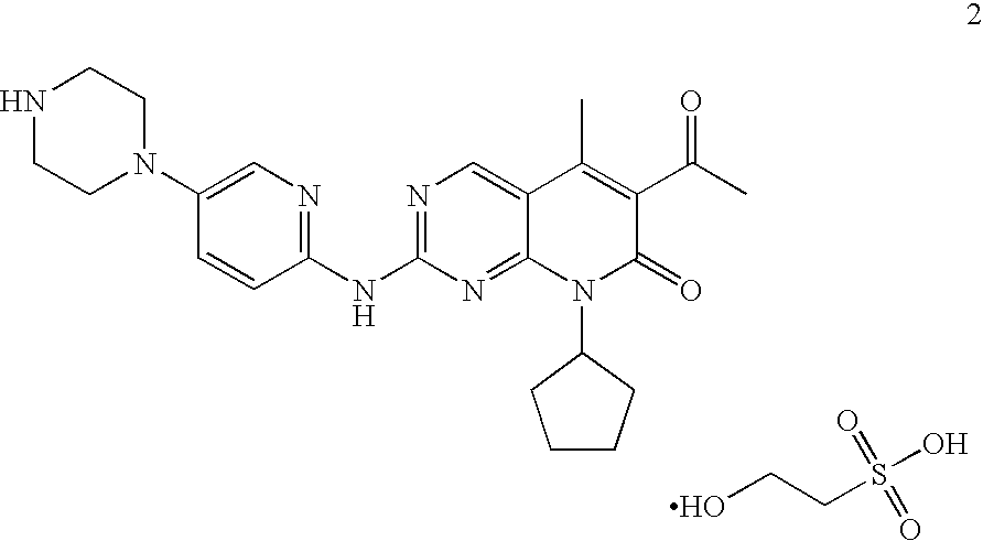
N1CCN(C2=CN=C(NC3=NC=C4C(=N3)N(C3CCCC3)C(=O)C(C(C)=O)=C4C)C=C2)CC1.OCCS(O)(=O)=O
